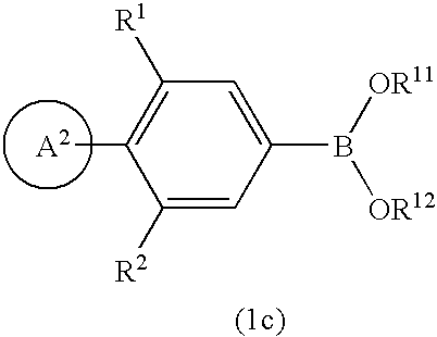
[A2]C1=C([R1])C=C(B([OR11])[OR12])C=C1[R2]
